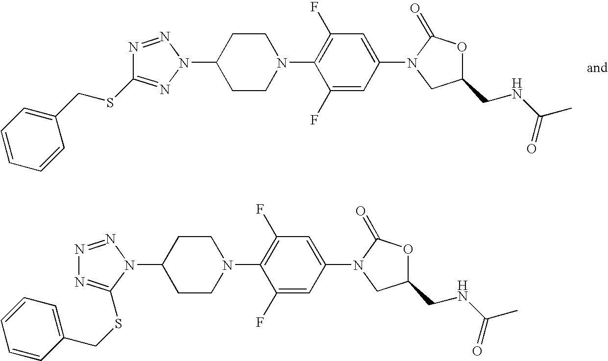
C1(N2N=C(SCC3=CC=CC=C3)N=N2)CCN(C2=C(F)C=C(N3C(=O)OC(CNC(C)=O)C3)C=C2F)CC1.C1(N2C(SCC3=CC=CC=C3)=NN=N2)CCN(C2=C(F)C=C(N3C(=O)OC(CNC(C)=O)C3)C=C2F)CC1
